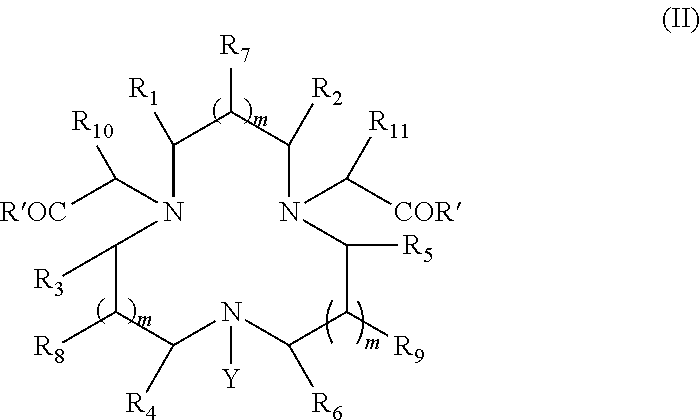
C1([R1])N(C([ROC])[R10])C([R3])C([R8])C([R4])N([Y])C([R6])C([R9])C([R5])N(C([COR])[R11])C([R2])C1[R7]
